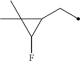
C1(CC)C(C)(C)C1F
